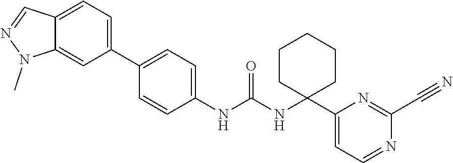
C1(NC(NC2(C3=CC=NC(C#N)=N3)CCCCC2)=O)=CC=C(C2=CC=C3C(=C2)N(C)N=C3)C=C1
